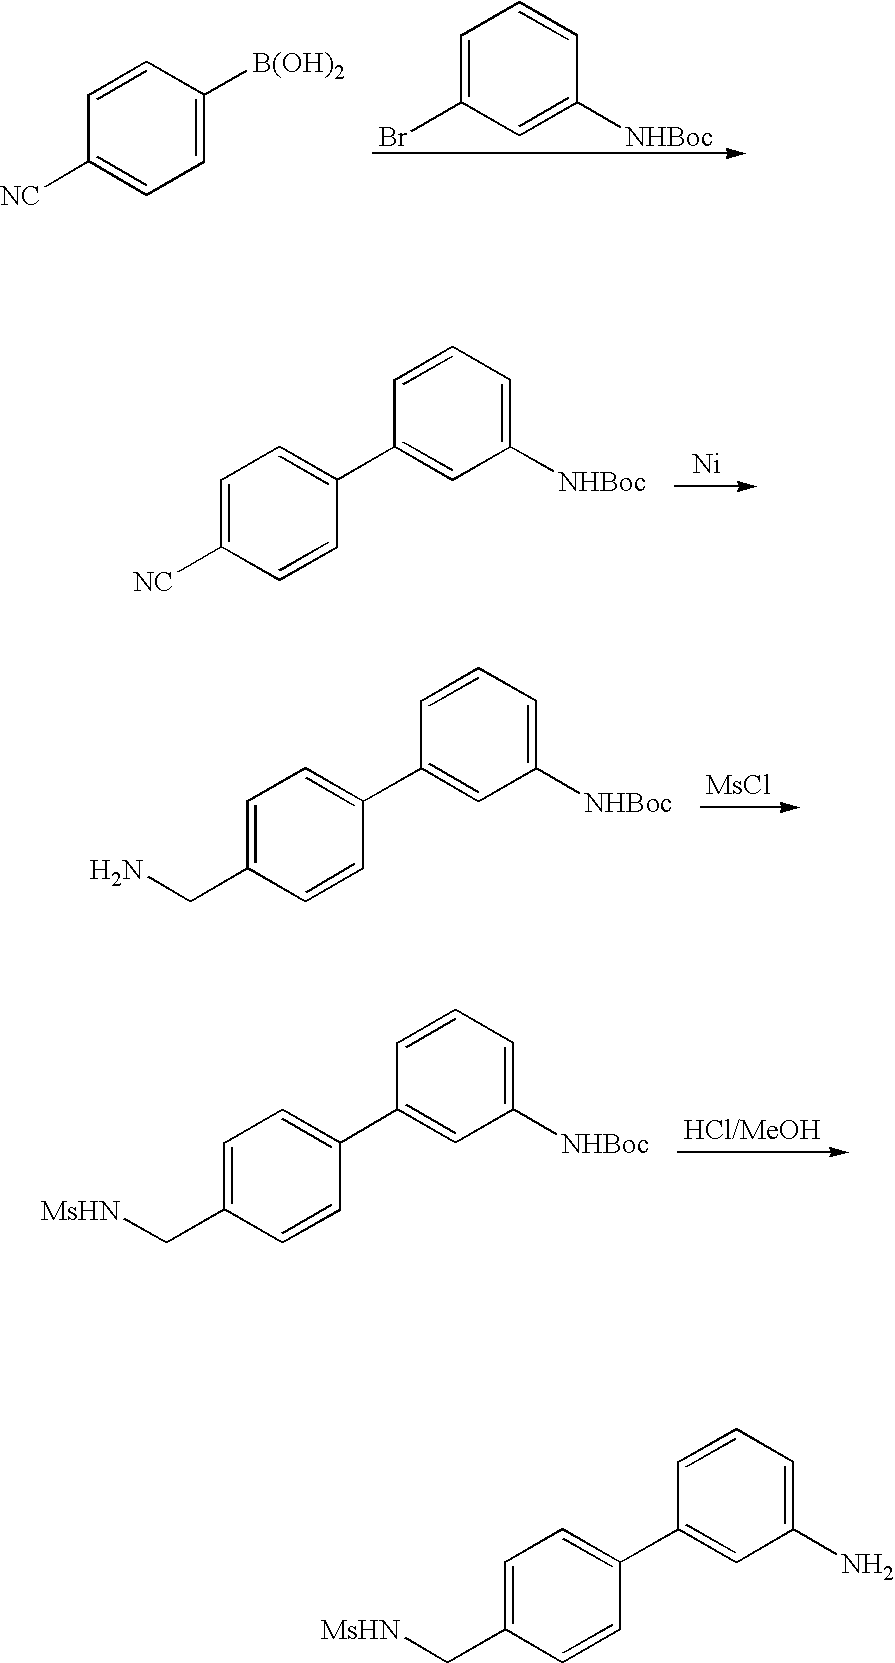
C1=CC([B(OH)2])=CC=C1[NC].C1=C(Br)C=C([NHBoc])C=C1.C1=C([NC])C=CC(C2=CC([NHBoc])=CC=C2)=C1.[Ni].NCC1=CC=C(C2=CC([NHBoc])=CC=C2)C=C1.[MsCl].[MsHN]CC1=CC=C(C2=CC([NHBoc])=CC=C2)C=C1.[MsHN]CC1=CC=C(C2=CC(N)=CC=C2)C=C1
